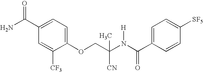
C1(OCC(N(C(C2=CC=C([SF5])C=C2)=O)[H])(C)[CN])=CC=C(C(N)=O)C=C1[CF3]
